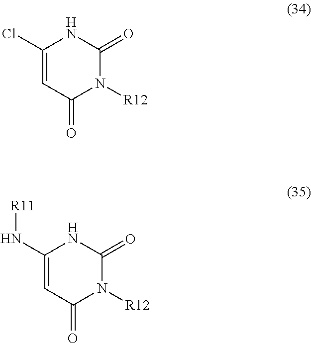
C1(Cl)=CC(=O)N([R12])C(=O)N1.C1(N[R11])=CC(=O)N([R12])C(=O)N1
